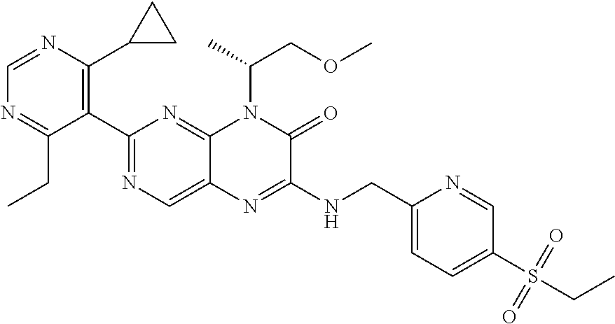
C1(C2=NC=C3C(=N2)N(C(C)COC)C(=O)C(NCC2=CC=C(S(=O)(=O)CC)C=N2)=N3)=C(C2CC2)N=CN=C1CC
